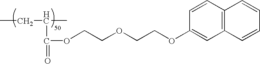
CCC(C)C(=O)OCCOCCOC1=CC2=C(C=C1)C=CC=C2
